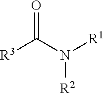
O=C(N([R1])[R2])[R3]
